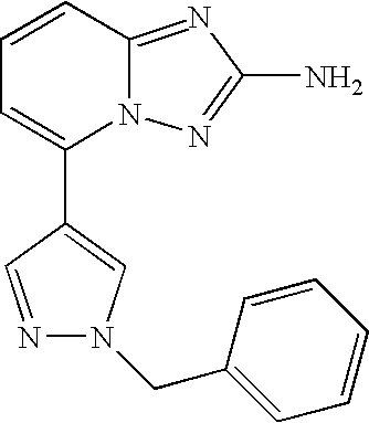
C1(C2=CN(CC3=CC=CC=C3)N=C2)=CC=CC2=NC(N)=NN12
